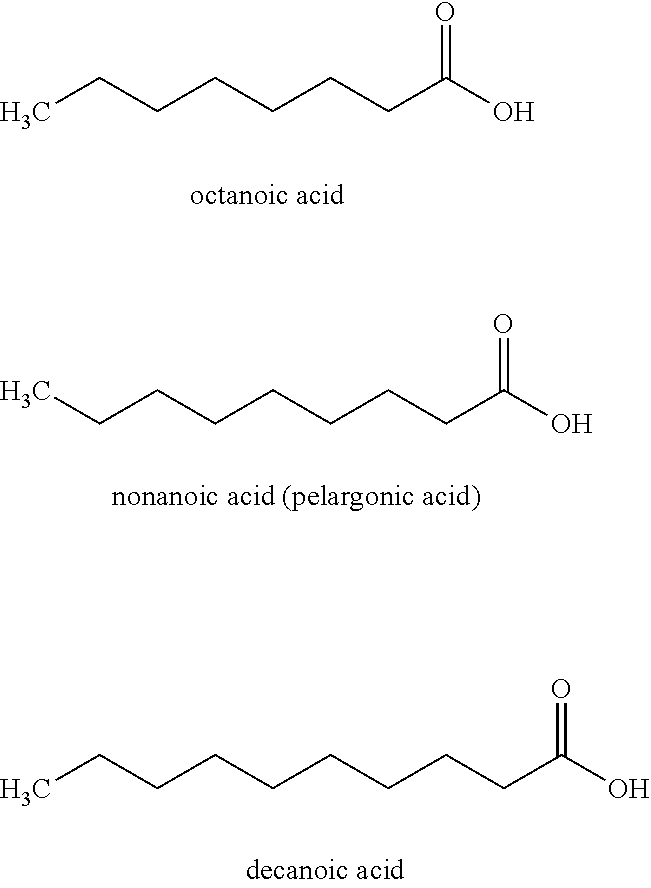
CCCCCCCC(O)=O.CCCCCCCCC(O)=O.CCCCCCCCCC(O)=O
